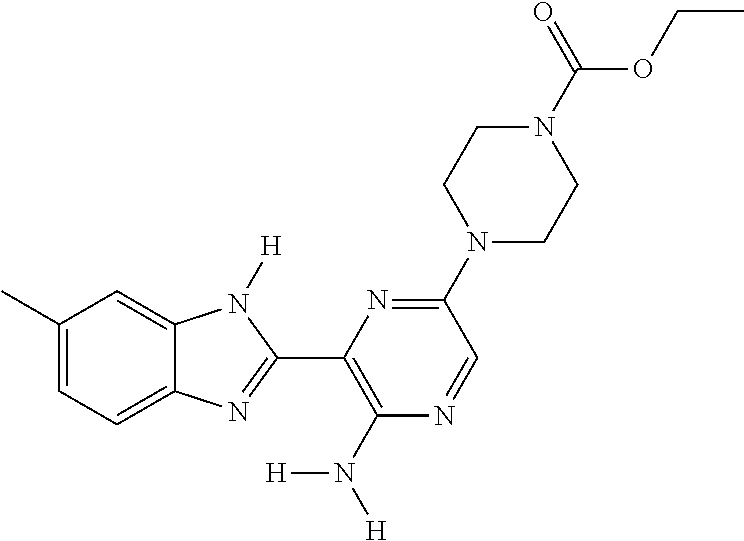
C1(C)=CC=C2C(=C1)N([H])C(C1=C(N([H])[H])N=CC(N3CCN(C(=O)OCC)CC3)=N1)=N2
